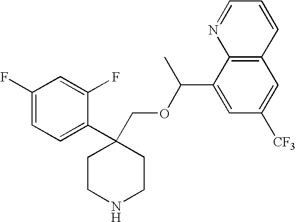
C1(F)=CC=C(C2(COC(C3=CC([CF3])=CC4=C3N=CC=C4)C)CCNCC2)C(F)=C1
